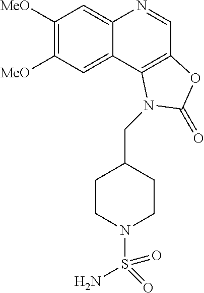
C1([MeO])=C([MeO])C=C2C(=C1)N=CC1=C2N(CC2CCN(S(=O)(=O)N)CC2)C(=O)O1
